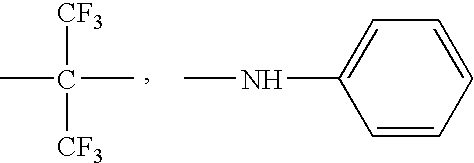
CC(C)([CF3])[CF3].CNC1=CC=CC=C1
